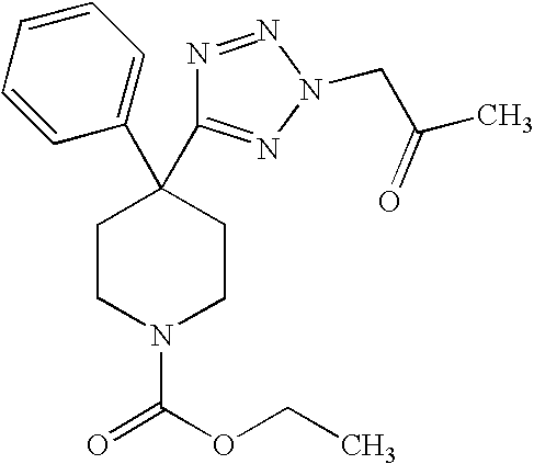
C1(C2(C3=NN(CC(C)=O)N=N3)CCN(C(OCC)=O)CC2)=CC=CC=C1
